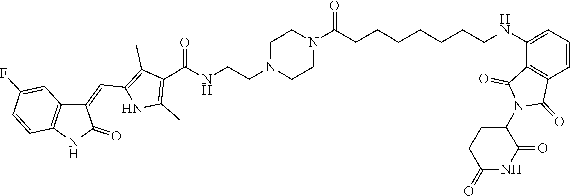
C1(C(=O)NCCN2CCN(C(=O)CCCCCCCNC3=CC=CC4=C3C(=O)N(C3CCC(=O)NC3=O)C4=O)CC2)=C(C)NC(C=C2C3=C(C=CC(F)=C3)NC2=O)=C1C
